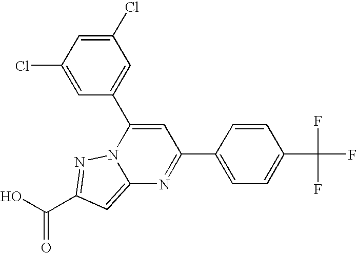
O=C(O)C1=NN2C(=C1)N=C(C1=CC=C(C(F)(F)F)C=C1)C=C2C1=CC(Cl)=CC(Cl)=C1
